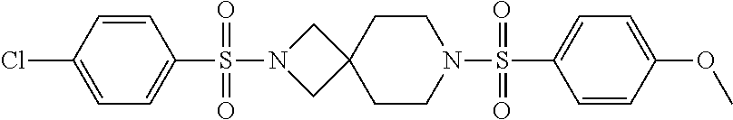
C1=C(Cl)C=CC(S(N2CC3(C2)CCN(S(C2=CC=C(OC)C=C2)(=O)=O)CC3)(=O)=O)=C1
